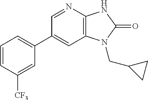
C1(C2=CC=CC([CF3])=C2)=CC2=C(N=C1)NC(=O)N2CC1CC1
